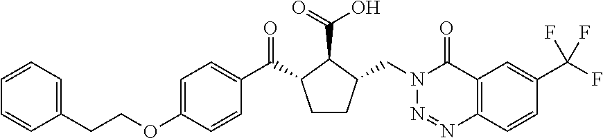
C(COC1=CC=C(C(=O)C2CCC(CN3N=NC4=C(C3=O)C=C(C(F)(F)F)C=C4)C2C(=O)O)C=C1)C1=CC=CC=C1
